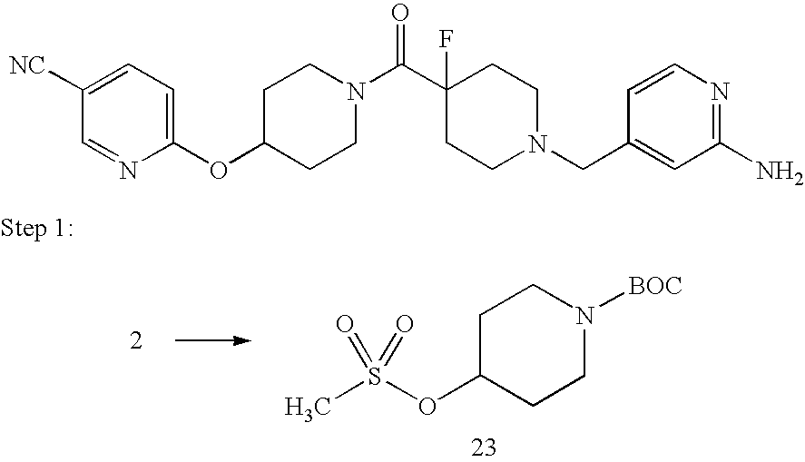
C1C(OS(C)(=O)=O)CCN([BOC])C1.C1(OC2CCN(C(C3(F)CCN(CC4=CC(N)=NC=C4)CC3)=O)CC2)=CC=C([NC])C=N1
